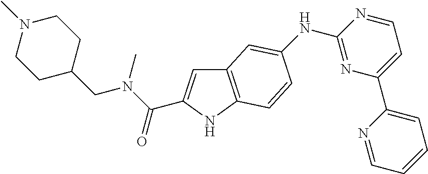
C12=C(NC(C(N(C)CC3CCN(C)CC3)=O)=C1)C=CC(NC1=NC(C3=CC=CC=N3)=CC=N1)=C2
